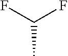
C(F)(C)F
